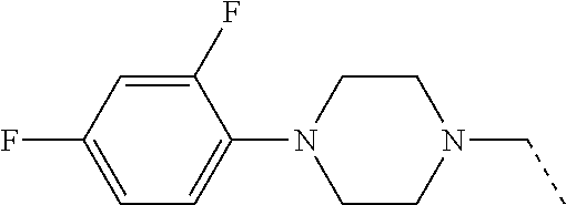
C1(F)=CC(F)=CC=C1N1CCN(CC)CC1
